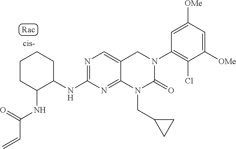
C1=C([OMe])C=C([OMe])C(Cl)=C1N1CC2=CN=C(NC3CCCCC3NC(C=C)=O)N=C2N(CC2CC2)C1=O
